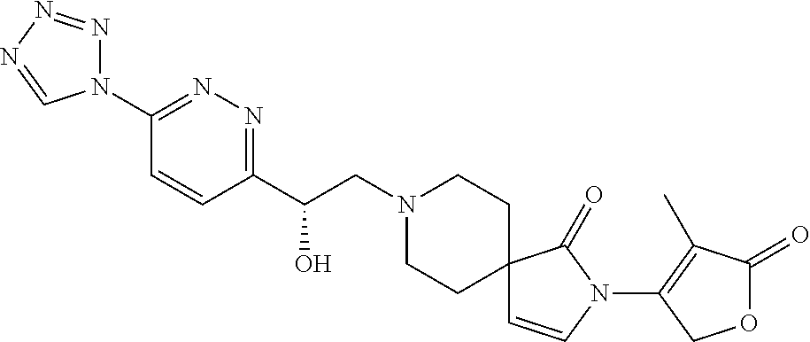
C1(C(CN2CCC3(CC2)C=CN(C2=C(C)C(=O)OC2)C3=O)O)=NN=C(N2N=NN=C2)C=C1
